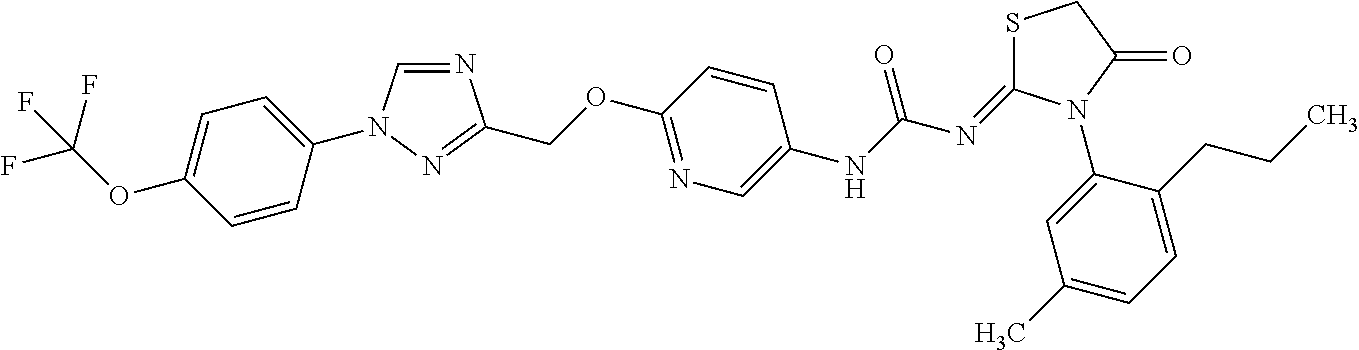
N1=CN(C2=CC=C(OC(F)(F)F)C=C2)N=C1COC1=NC=C(NC(N=C2SCC(=O)N2C2=CC(C)=CC=C2CCC)=O)C=C1
